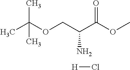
CC(OCC(C(OC)=O)N)(C)C.[H]Cl
